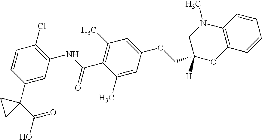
C1(C2(C(O)=O)CC2)=CC(NC(C2=C(C)C=C(OCC3([H])OC4=C(N(C)C3)C=CC=C4)C=C2C)=O)=C(Cl)C=C1
